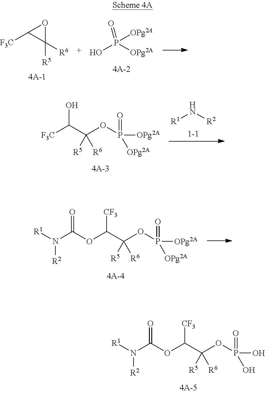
[R1]N(C(OC(C(OP(=O)(O)O)([R5])[R6])[CF3])=O)[R2].O1C([F3C])C1([R5])[R6].OP([OPg2A])(=O)[OPg2A].[F3C]C(C(OP(=O)([OPg2A])[OPg2A])([R5])[R6])O.[R1]N[R2].[R1]N(C(OC(C(OP(=O)([OPg2A])[OPg2A])([R5])[R6])[CF3])=O)[R2]
